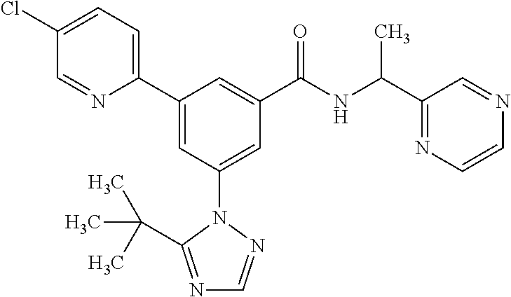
C1(C2=CC(N3N=CN=C3C(C)(C)C)=CC(C(NC(C3=NC=CN=C3)C)=O)=C2)=CC=C(Cl)C=N1
